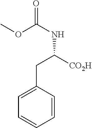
C1=CC(CC([CO2H])NC(OC)=O)=CC=C1
